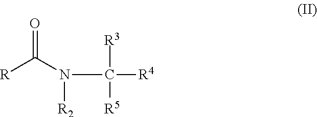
[R2]N(C([R3])([R4])[R5])C([R])=O
